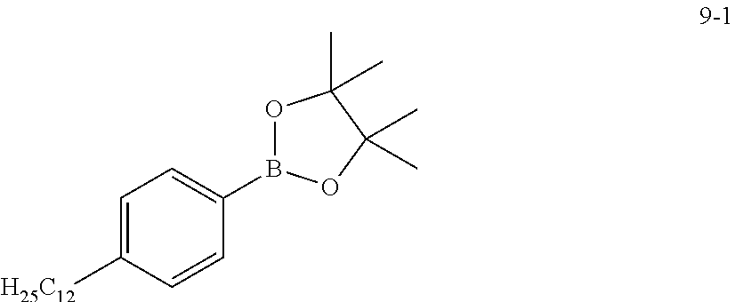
C1=C([H25C12])C=CC(B2OC(C)(C)C(C)(C)O2)=C1
